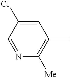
C1=NC([Me])=C(C)C=C1Cl
